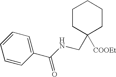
C1CC([COOEt])(CNC(C2=CC=CC=C2)=O)CCC1
